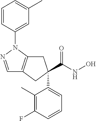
C1=NN(C2=CC(C)=CC=C2)C2=C1CC(C(NO)=O)(C1=CC=CC(F)=C1C)C2
